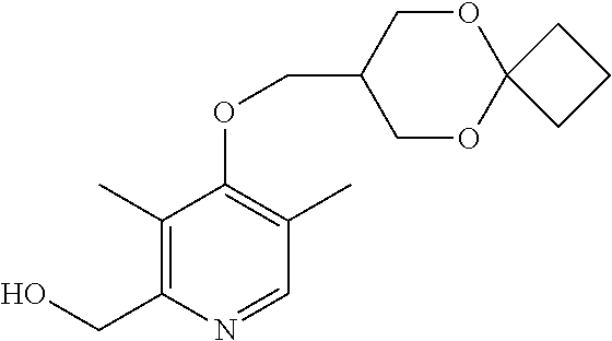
C1=NC(CO)=C(C)C(OCC2COC3(OC2)CCC3)=C1C
